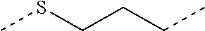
CSCCCC
